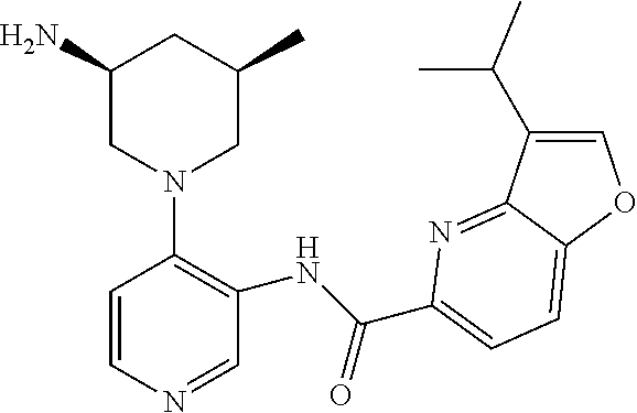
C1(N)CN(C2=C(NC(C3=CC=C4C(=N3)C(C(C)C)=CO4)=O)C=NC=C2)CC(C)C1
